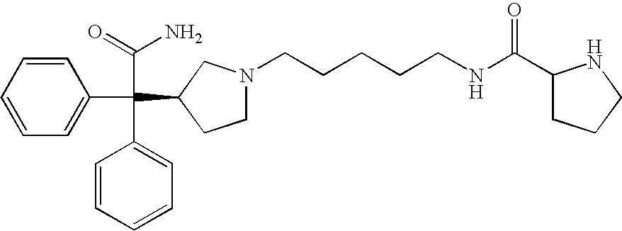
C1=CC=CC(C(C2=CC=CC=C2)(C(=O)N)C2CN(CCCCCNC(C3CCCN3)=O)CC2)=C1
